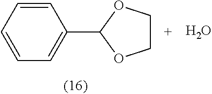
C1=CC=CC=C1C1OCCO1.O
